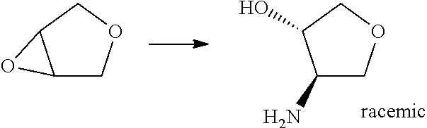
C1(N)COCC1O.C12COCC1O2
